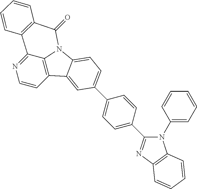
C1=CC2=C3C(=N1)C1=C(C(=O)N3C3=CC=C(C4=CC=C(C5=NC6=C(N5C5=CC=CC=C5)C=CC=C6)C=C4)C=C23)C=CC=C1
